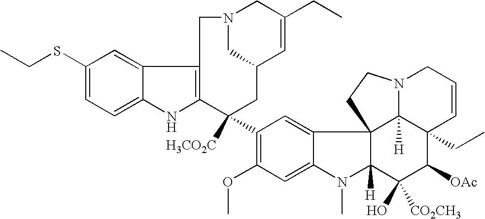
C1(SCC)=CC=C2C(=C1)C1=C(N2)C([H3CO2C])(C2=C(OC)C=C3C(=C2)C24C([H])(N3C)C(O)([CO2CH3])C([OAc])C3(CC)C2([H])N(CC=C3)CC4)CC2C=C(CC)CN(C2)C1
